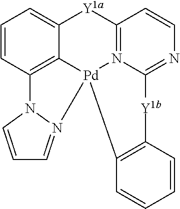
C1=CC2=C3C(=C1)[Y1a]C1=N4[Pd]3(N3=CC=CN23)C2=C([Y1b]C4=NC=C1)C=CC=C2
